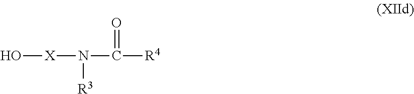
O[X]N(C([R4])=O)[R3]
